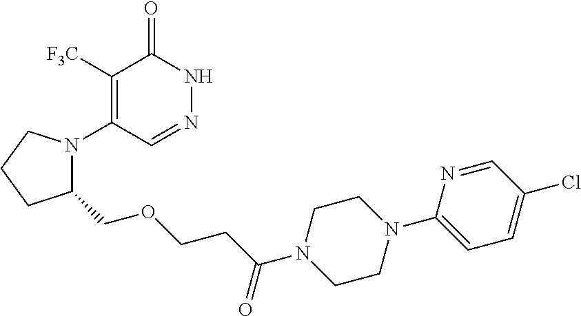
C1([F3C])=C(N2C(COCCC(=O)N3CCN(C4=CC=C(Cl)C=N4)CC3)CCC2)C=NNC1=O
